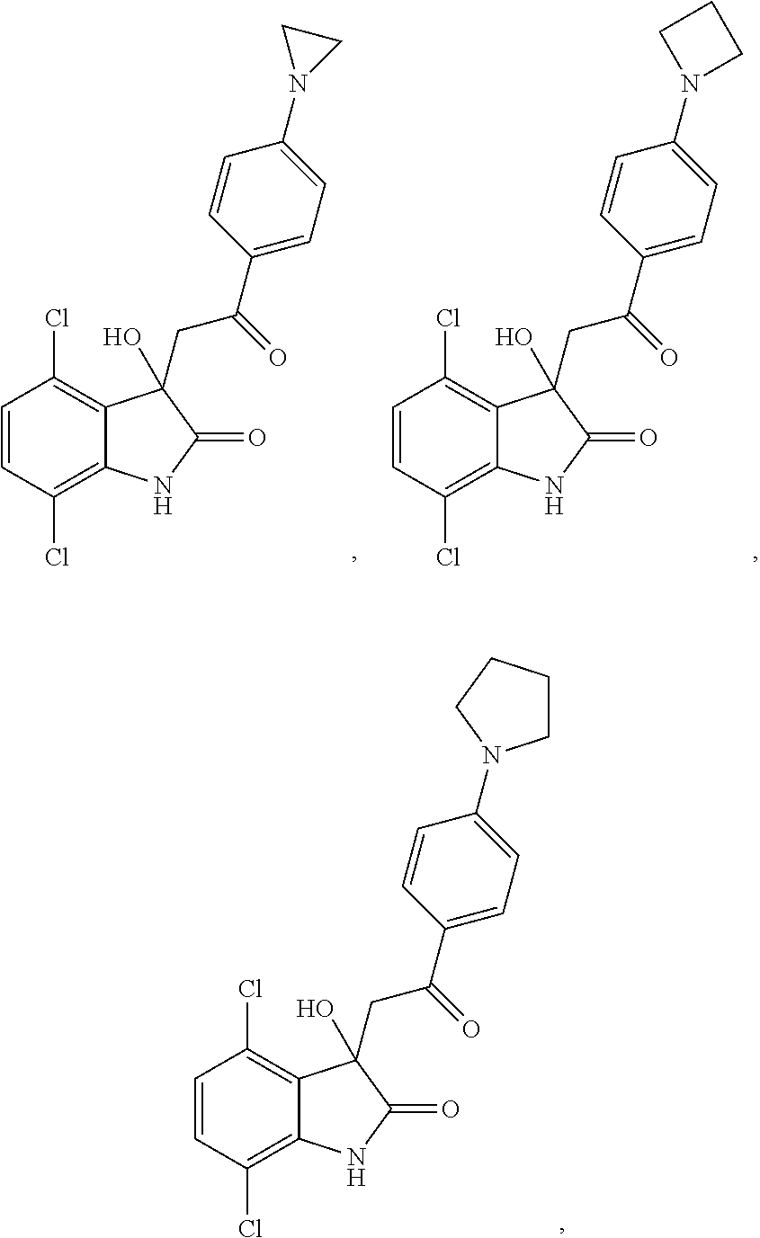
C1=CC(Cl)=C2C(=C1Cl)C(CC(C1=CC=C(N3CCCC3)C=C1)=O)(O)C(=O)N2.C1=CC(Cl)=C2C(=C1Cl)C(CC(C1=CC=C(N3CC3)C=C1)=O)(O)C(=O)N2.C1=CC(Cl)=C2C(=C1Cl)C(CC(C1=CC=C(N3CCC3)C=C1)=O)(O)C(=O)N2
